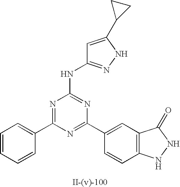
C1=C(C2CC2)NN=C1NC1=NC(C2=CC3=C(C=C2)NNC3=O)=NC(C2=CC=CC=C2)=N1
